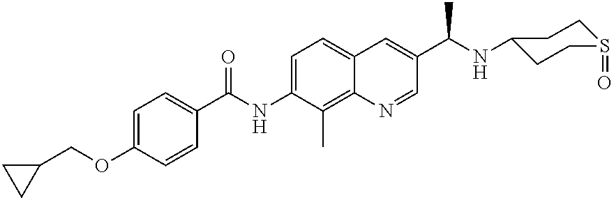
C(OC1=CC=C(C(NC2=CC=C3C(=C2C)N=CC(C(NC2CCS(=O)CC2)C)=C3)=O)C=C1)C1CC1
